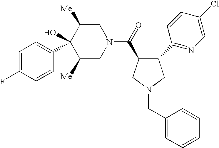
C1=C(F)C=CC(C2(O)C([Me])CN(C(=O)C3C(C4=NC=C(Cl)C=C4)CN(CC4=CC=CC=C4)C3)CC2[Me])=C1
